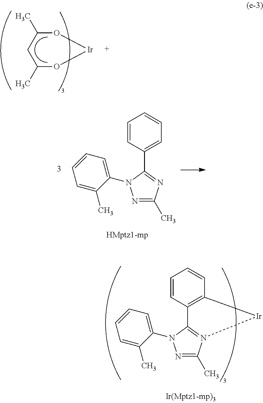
O1C(C)CC(C)O[Ir]1.N1=C(C)N2=C(N1C1=CC=CC=C1C)C1=C(C=CC=C1)[Ir]2.N1=C(C)N=C(C2=CC=CC=C2)N1C1=CC=CC=C1C
